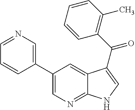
C1(C2=CN=C3C(=C2)C(C(C2=C(C)C=CC=C2)=O)=CN3)=CN=CC=C1
